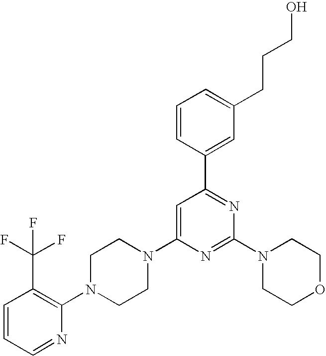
C1=CC=NC(N2CCN(C3=CC(C4=CC(CCCO)=CC=C4)=NC(N4CCOCC4)=N3)CC2)=C1C(F)(F)F
